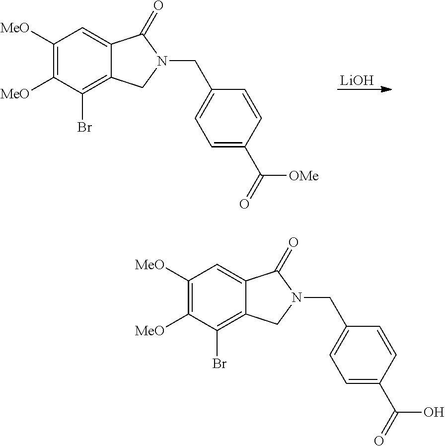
[LiOH].C1([MeO])=C([MeO])C(Br)=C2C(=C1)C(=O)N(CC1=CC=C(C(=O)[OMe])C=C1)C2.C1([MeO])=C([MeO])C(Br)=C2C(=C1)C(=O)N(CC1=CC=C(C(=O)O)C=C1)C2
